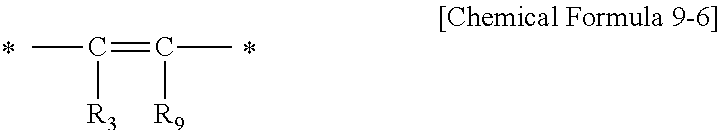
CC(=C(C)[R9])[R3]
